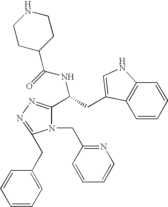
N1(CC2=NC=CC=C2)C(C(CC2=CNC3=C2C=CC=C3)NC(=O)C2CCNCC2)=NN=C1CC1=CC=CC=C1
